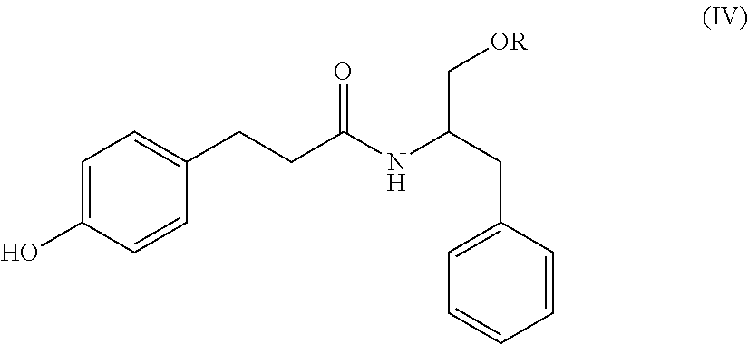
C1=C(O)C=CC(CCC(NC(CC2=CC=CC=C2)C[OR])=O)=C1
